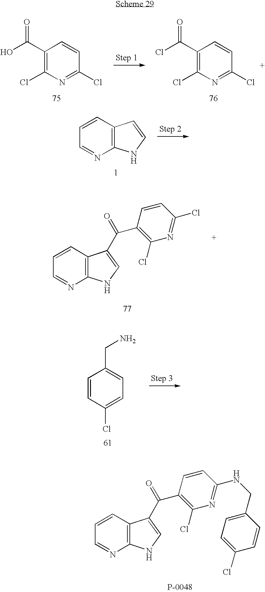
C1(C(O)=O)=C(Cl)N=C(Cl)C=C1.C1(C(Cl)=O)=C(Cl)N=C(Cl)C=C1.C1=CC=NC2=C1C=CN2.C1=CC=NC2=C1C(C(=O)C1=C(Cl)N=C(Cl)C=C1)=CN2.C1=CC(Cl)=CC=C1CN.C1=CC=NC2=C1C(C(=O)C1=C(Cl)N=C(NCC3=CC=C(Cl)C=C3)C=C1)=CN2
